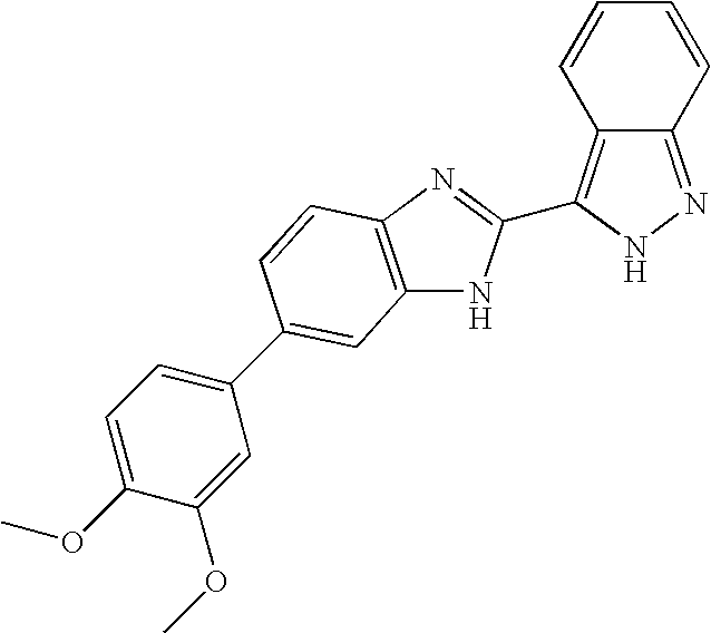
C12=NNC(C3=NC4=C(N3)C=C(C3=CC=C(OC)C(OC)=C3)C=C4)=C1C=CC=C2
